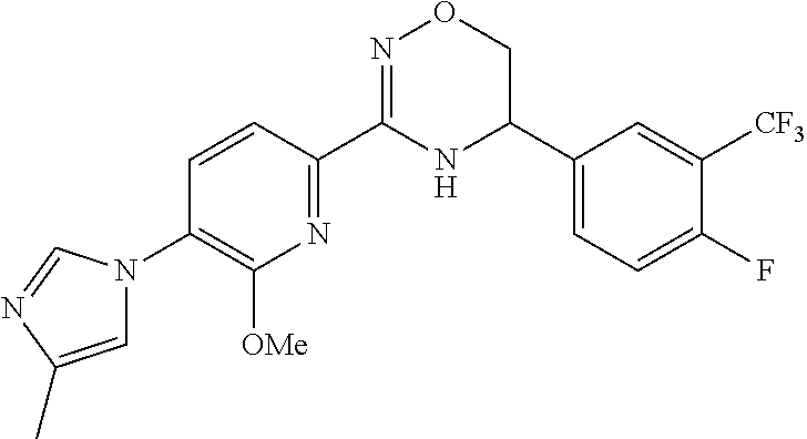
C1=CC(C2=NOCC(C3=CC=C(F)C([CF3])=C3)N2)=NC([OMe])=C1N1C=C(C)N=C1
